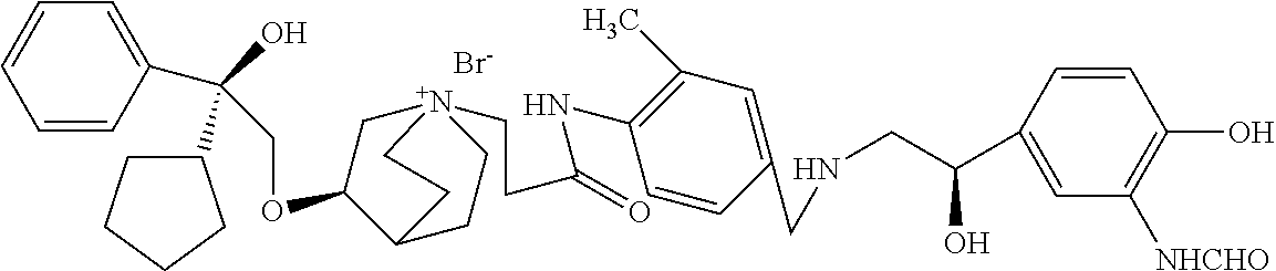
[Br-].C(OC1C[N+]2(CCC(NC3=C(C)C=C(CNCC(O)C4=CC([NHCHO])=C(O)C=C4)C=C3)=O)CCC1CC2)C(O)(C1CCCC1)C1=CC=CC=C1
